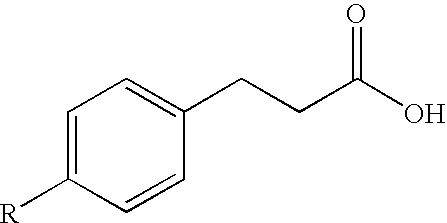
C1=C([R])C=CC(CCC(=O)O)=C1
